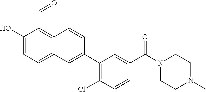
C1(O)=CC=C2C(=C1C=O)C=CC(C1=C(Cl)C=CC(C(N3CCN(C)CC3)=O)=C1)=C2
